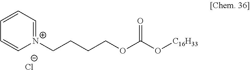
[N+]1(CCCCOC(O[C16H33])=O)=CC=CC=C1.[Cl-]
